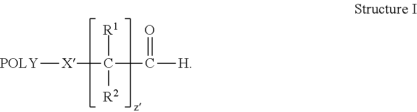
[POLY][X]C([R1])([R2])C(=O)[H]
